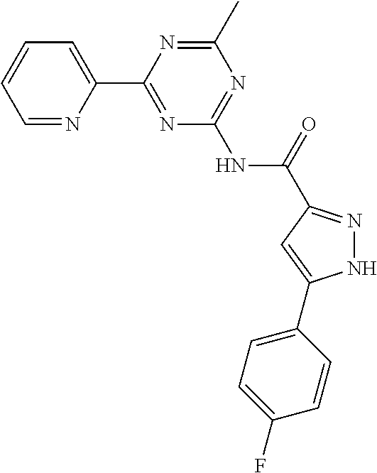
C1=NC(C2=NC(NC(=O)C3=NNC(C4=CC=C(F)C=C4)=C3)=NC(C)=N2)=CC=C1
